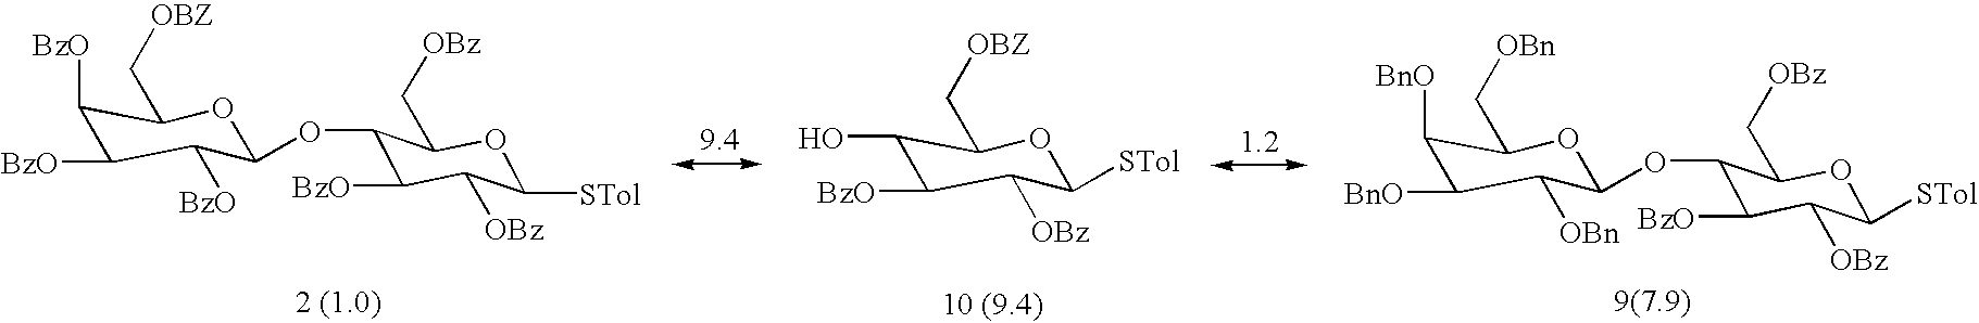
C1(O)C([BzO])C([OBz])C([STol])OC1C[OBZ].C1([BzO])C([BzO])C([BzO])C(OC2C([BzO])C([OBz])C([STol])OC2C[OBz])OC1C[OBZ].C1([BnO])C([BnO])C([OBn])C(OC2C([BzO])C([OBz])C([STol])OC2C[OBz])OC1C[OBn]
